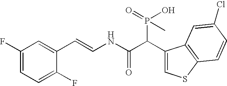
C1(F)=CC=C(F)C(C=CNC(C(C2=CSC3=C2C=C(Cl)C=C3)P(O)(C)=O)=O)=C1
